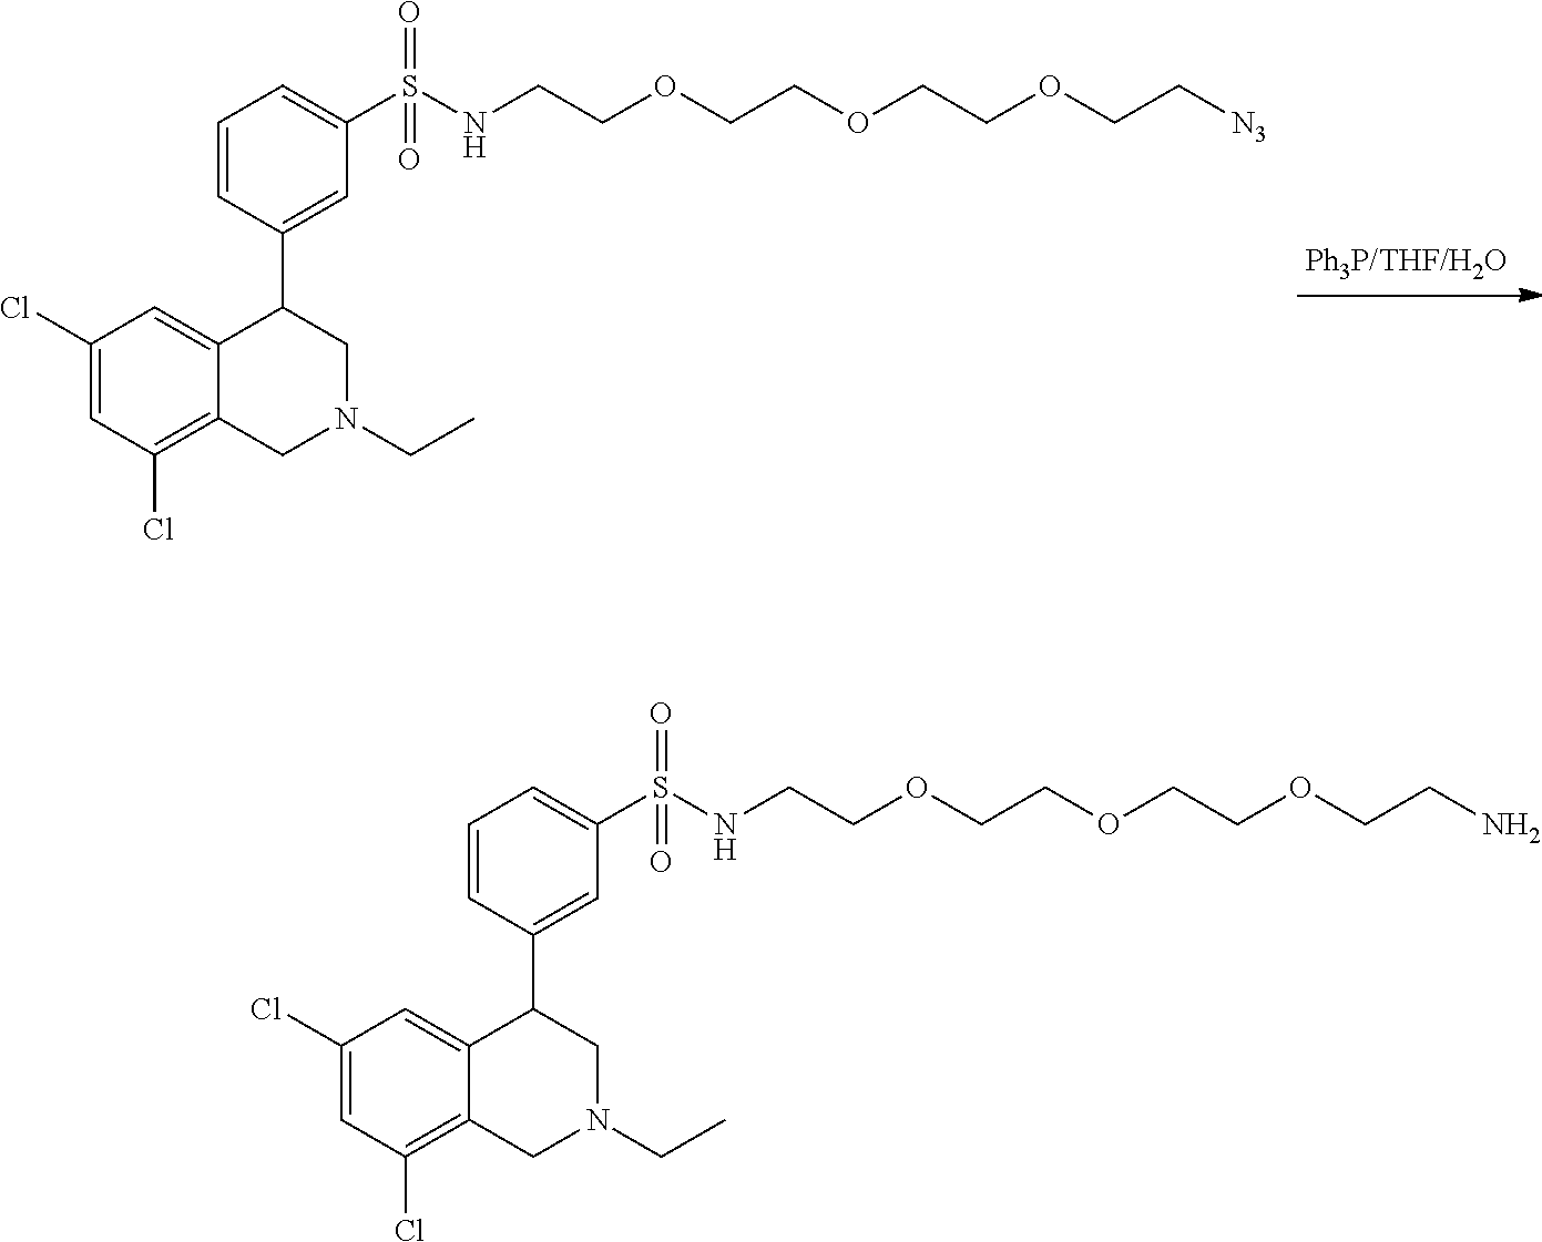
C1=CC(C2CN(CC)CC3=C(Cl)C=C(Cl)C=C23)=CC(S(=O)(=O)NCCOCCOCCOCCN)=C1.C1=CC(C2CN(CC)CC3=C(Cl)C=C(Cl)C=C23)=CC(S(=O)(=O)NCCOCCOCCOCC[N3])=C1
